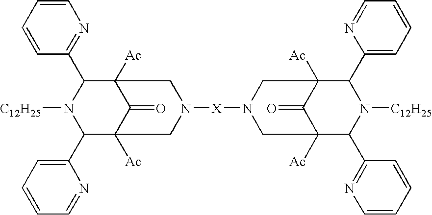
C1=CC=CC(C2N([C12H25])C(C3=CC=CC=N3)C3([Ac])C(=O)C2([Ac])CN([X]N2CC4([Ac])C(C5=NC=CC=C5)N([C12H25])C(C5=CC=CC=N5)C([Ac])(C4=O)C2)C3)=N1
